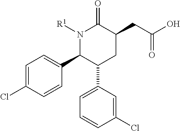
C1=C(Cl)C=CC(C2C(C3=CC=CC(Cl)=C3)CC(CC(O)=O)C(=O)N2[R1])=C1
